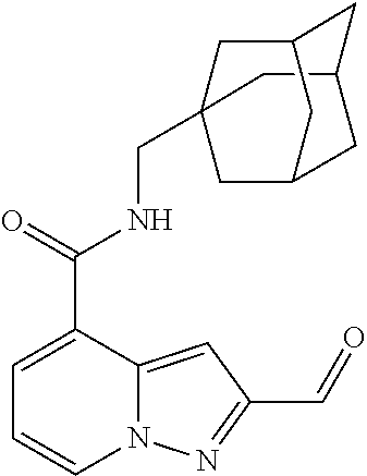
N12C(=CC(C=O)=N1)C(C(=O)NCC13CC4CC(C1)CC(C3)C4)=CC=C2
